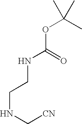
[CN]CNCCNC(OC(C)(C)C)=O
